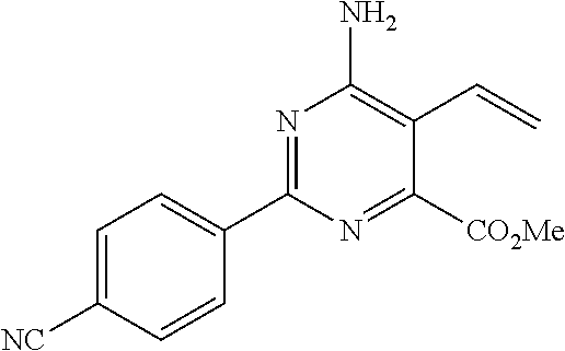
C1(C2=NC(N)=C(C=C)C([CO2Me])=N2)=CC=C([NC])C=C1
